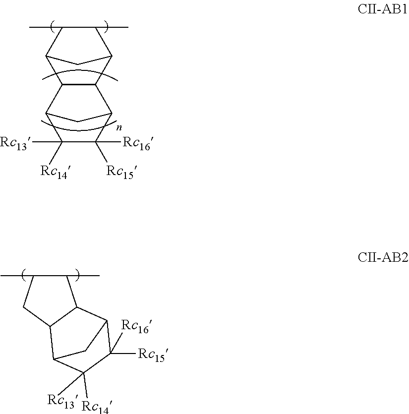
C1(C)C(C)C2C3C(C1C2)C1C([Rc15])([Rc16])C([Rc14])([Rc13])C3C1.C1(C)C(C)CC2C1C1C([Rc15])([Rc16])C([Rc14])([Rc13])C2C1
